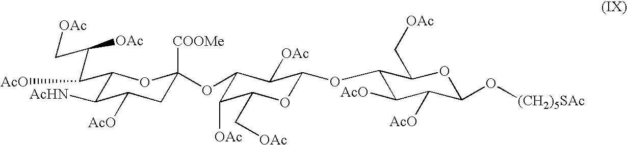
C1(C(C(C[OAc])[OAc])[AcO])C([AcHN])C([AcO])CC(OC2C([OAc])C(C[OAc])OC(OC3C([AcO])C([AcO])C(O[(CH2)5SAc])OC3C[OAc])C2[OAc])([COOMe])O1
